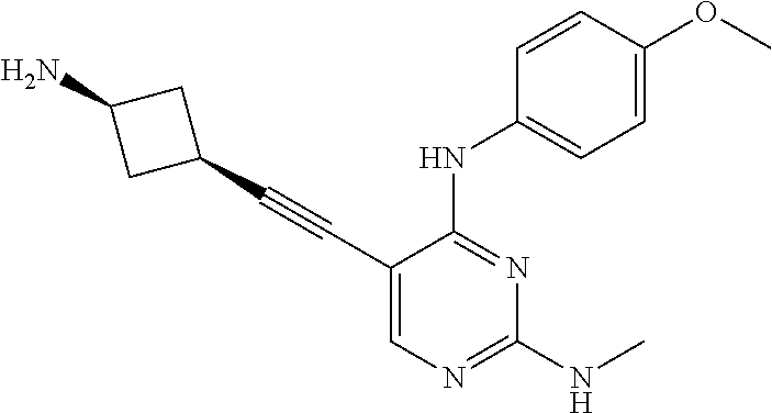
C1(C#CC2=CN=C(NC)N=C2NC2=CC=C(OC)C=C2)CC(N)C1
